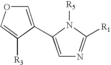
C1=C([R3])C(C2=CN=C([R1])N2[R5])=CO1
